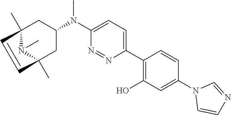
C1(C2=C(O)C=C(N3C=CN=C3)C=C2)=CC=C(N(C2CC3(C)N(C)C(C)(C2)C=C3)C)N=N1
